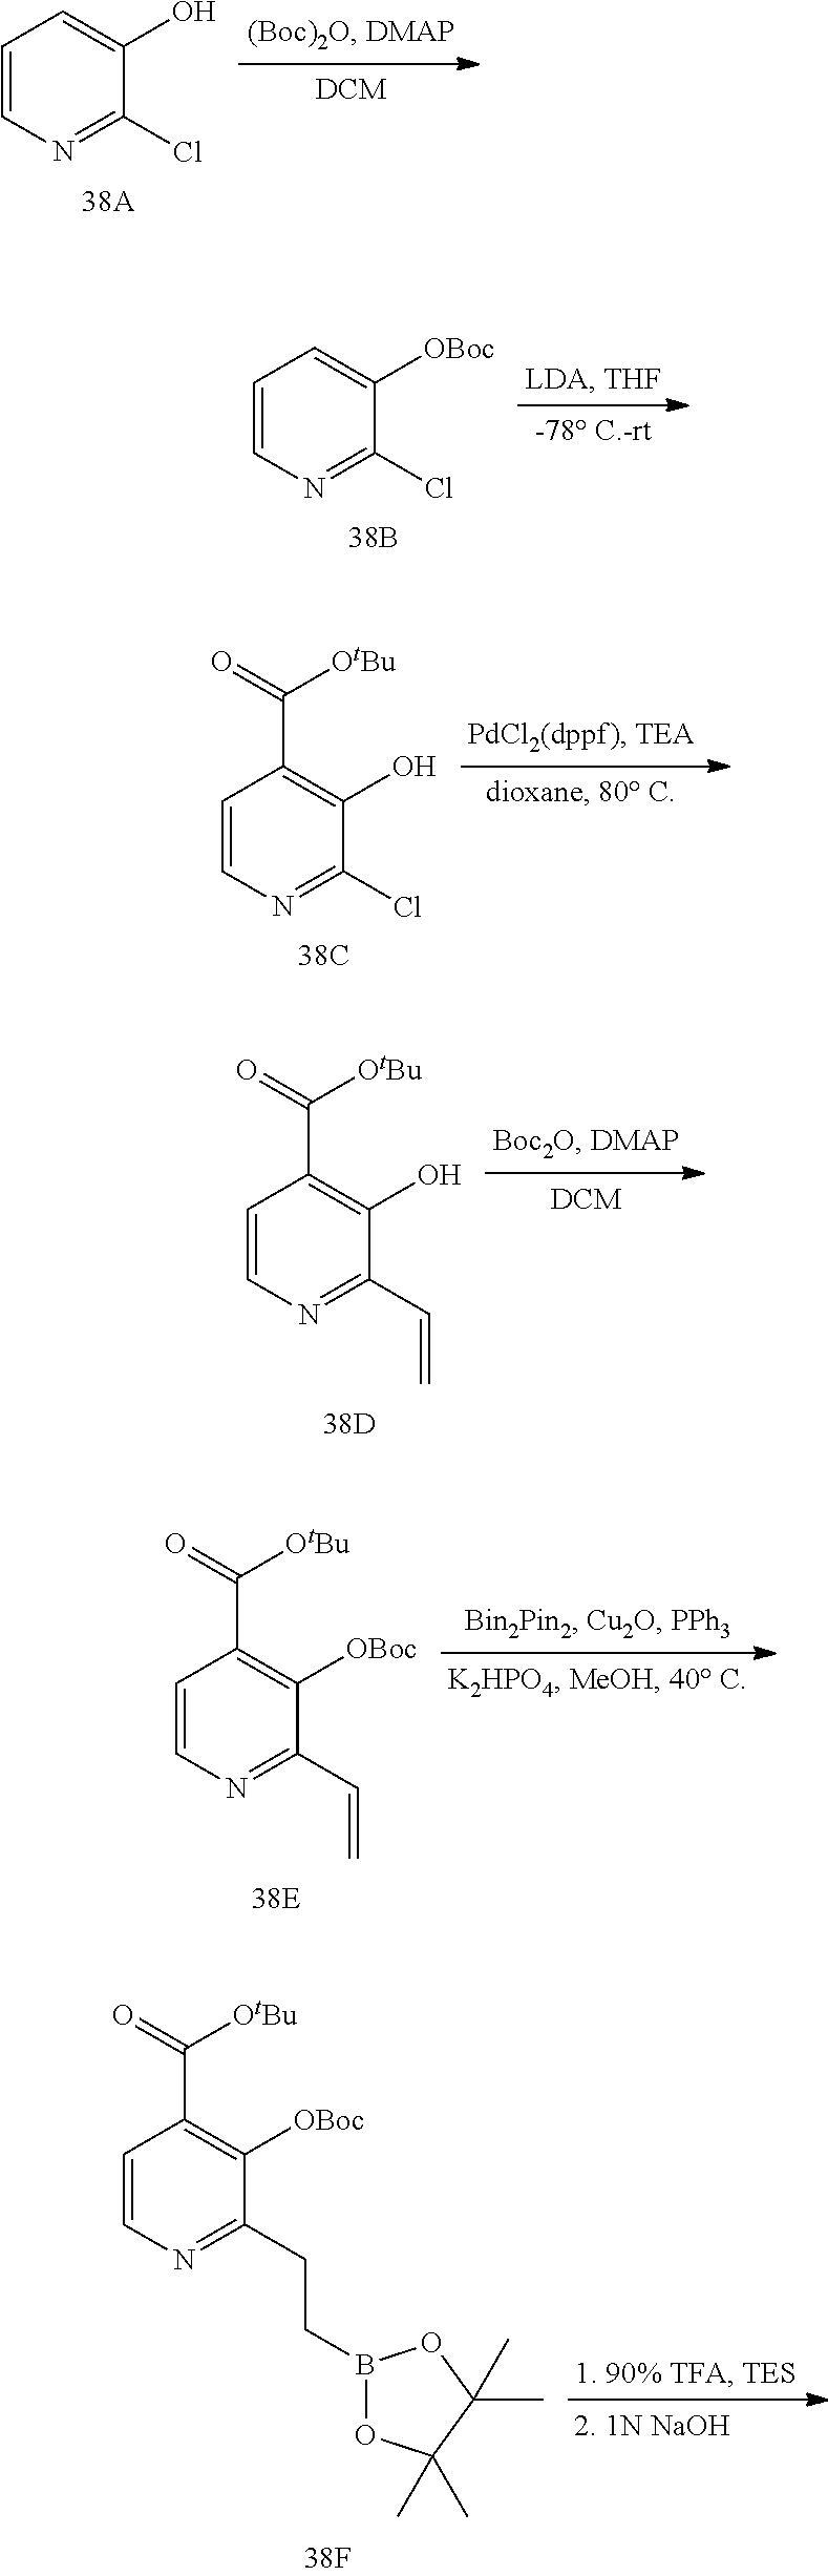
C1=CN=C(Cl)C(O)=C1.C1=CN=C(Cl)C([OBoc])=C1.C1=CN=C(Cl)C(O)=C1C(=O)[OtBu].C1=CN=C(C=C)C(O)=C1C(=O)[OtBu].C1=CN=C(C=C)C([OBoc])=C1C(=O)[OtBu].C1=CN=C(CCB2OC(C)(C)C(C)(C)O2)C([OBoc])=C1C(=O)[OtBu]
